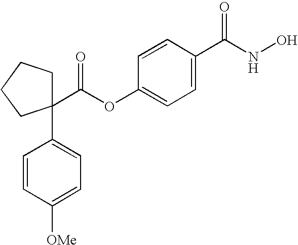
C1(C(OC2=CC=C(C(NO)=O)C=C2)=O)(C2=CC=C([OMe])C=C2)CCCC1
